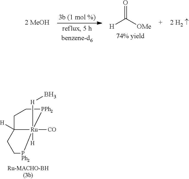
C1C2([H])CC[PPh2][Ru]2([H]B)([CO])([H])[PPh2]C1.O=C([OMe])[H]
